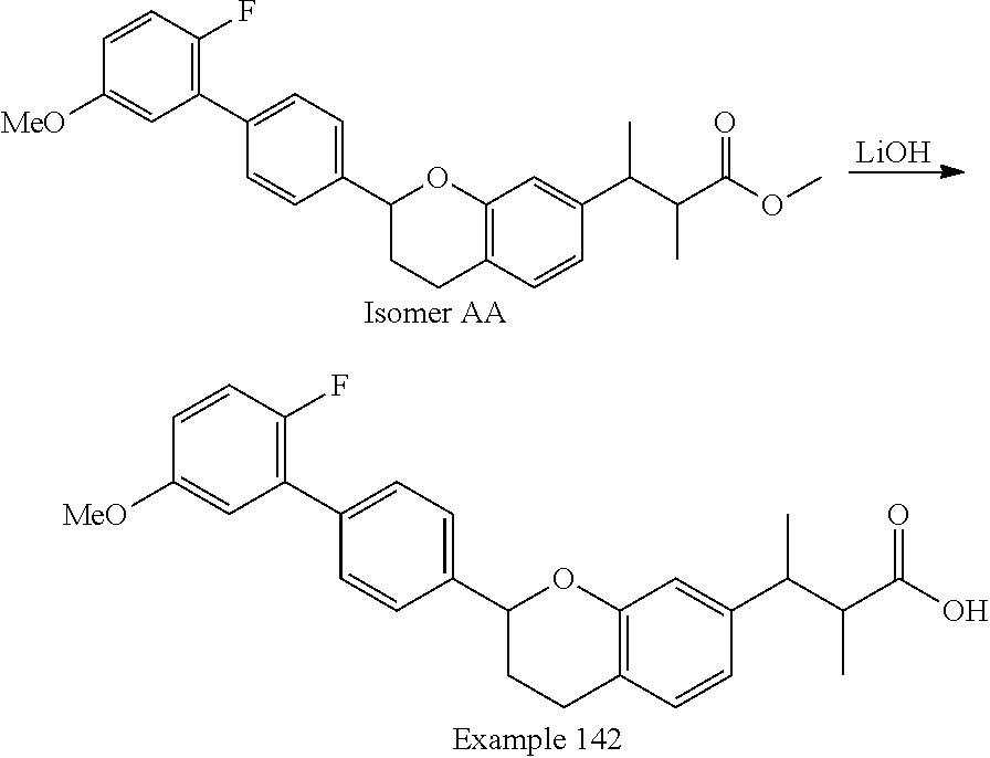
C1(C2=C(F)C=CC([MeO])=C2)=CC=C(C2CCC3=C(O2)C=C(C(C(C(OC)=O)C)C)C=C3)C=C1.[LiOH].C1(C2=C(F)C=CC([MeO])=C2)=CC=C(C2CCC3=C(O2)C=C(C(C(C(O)=O)C)C)C=C3)C=C1
